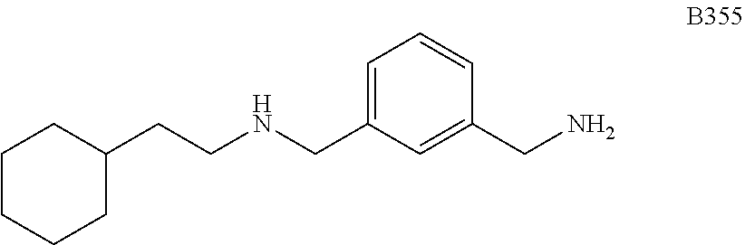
C1(CCNCC2=CC=CC(CN)=C2)CCCCC1
